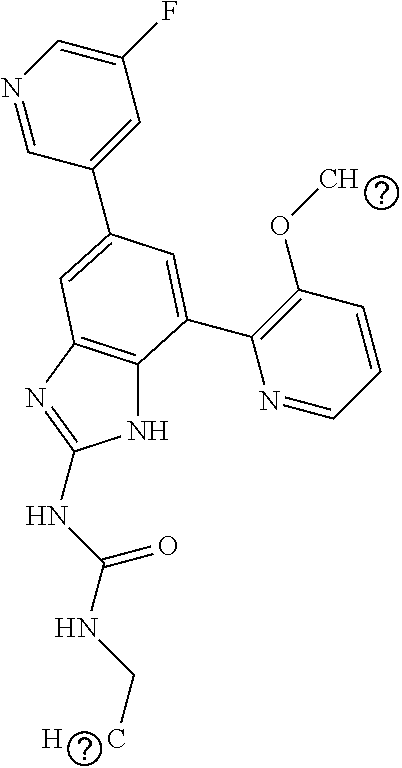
N1C2=C(N=C1NC(NC[H      C])=O)C=C(C1=CC(F)=CN=C1)C=C2C1=C(OC)C=CC=N1
